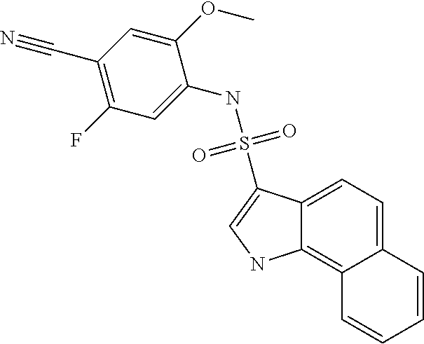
C12=CC=C3C(=C1NC=C2S(NC1=CC(F)=C(C#N)C=C1OC)(=O)=O)C=CC=C3
